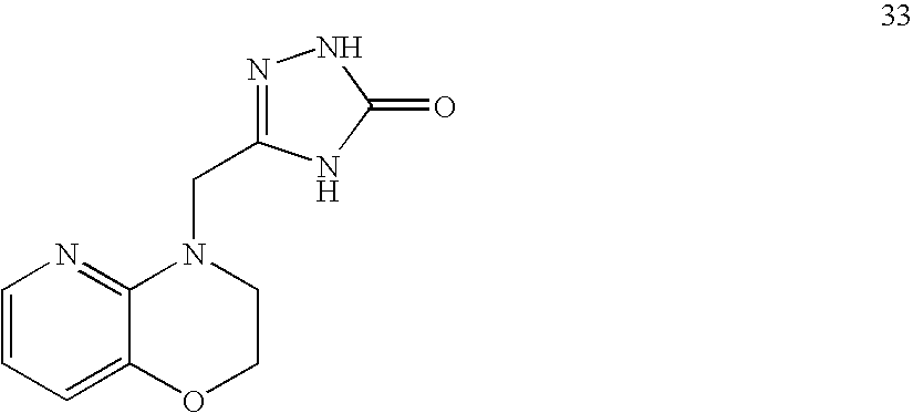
C1=CC=C2C(=N1)N(CC1=NNC(=O)N1)CCO2
